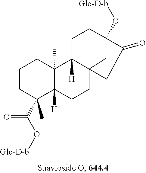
C1CC(C)(C(O[Glc-D-b])=O)C2([H])C(C)(C1)C1([H])CCC3(O[Glc-D-b])C(=O)CC1(CC2)C3
